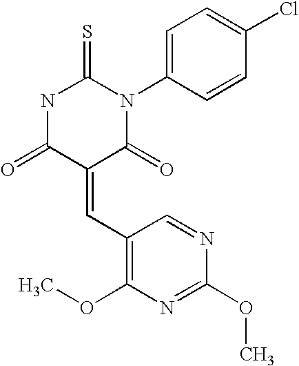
O=C1C(=CC2=C(OC)N=C(OC)N=C2)C(=O)N(C2=CC=C(Cl)C=C2)C(=S)N1
